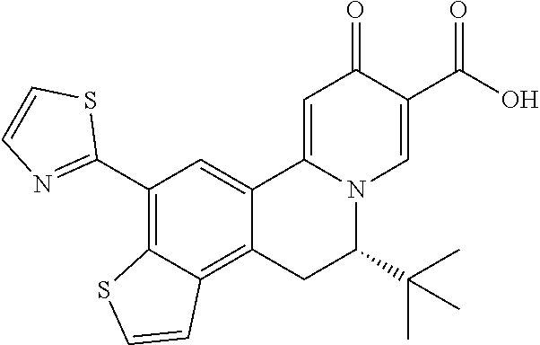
C12=CC(C3=NC=CS3)=C3C(=C1CC(C(C)(C)C)N1C2=CC(=O)C(C(O)=O)=C1)C=CS3
